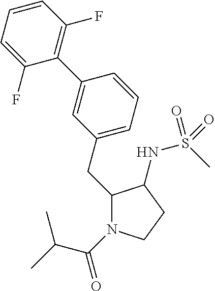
C(C1N(C(C(C)C)=O)CCC1NS(C)(=O)=O)C1=CC=CC(C2=C(F)C=CC=C2F)=C1
